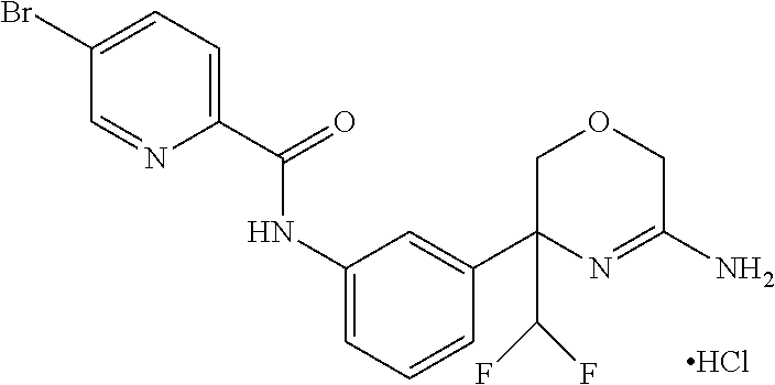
C1(Br)=CC=C(C(=O)NC2=CC=CC(C3(C(F)F)N=C(N)COC3)=C2)N=C1.Cl
